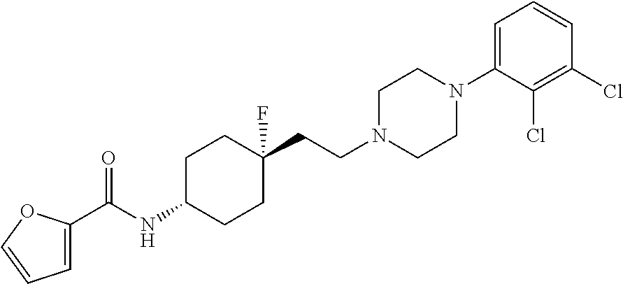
C(=O)(NC1CCC(CCN2CCN(C3=CC=CC(Cl)=C3Cl)CC2)(F)CC1)C1=CC=CO1
